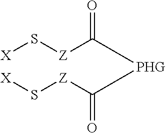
[X]S[Z]C(=O)[PHG]C([Z]S[X])=O
